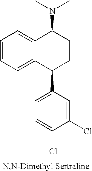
C1=CC=C2C(=C1)C(N(C)C)CCC2C1=CC=C(Cl)C(Cl)=C1
